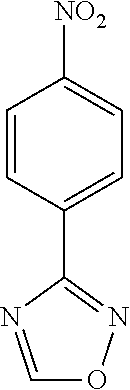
C1=CC(C2=NOC=N2)=CC=C1[NO2]
